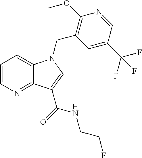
C1=CN=C2C(=C1)N(CC1=C(OC)N=CC(C(F)(F)F)=C1)C=C2C(=O)NCCF
